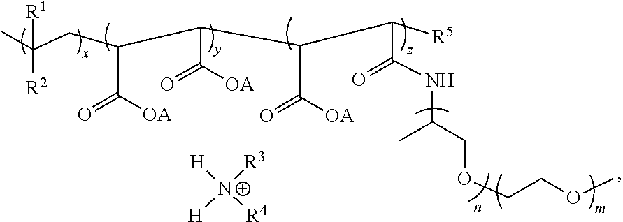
O(C)CCOCC(C)NC(=O)C([R5])C(C(=O)[OA])C(C([OA])=O)C(C([OA])=O)CC([R2])(C)[R1].[H][N+]([R3])([R4])[H]
